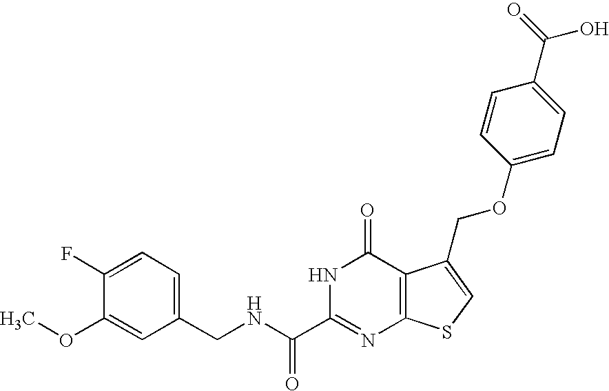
C1(CNC(C2=NC3=C(C(=O)N2)C(COC2=CC=C(C(O)=O)C=C2)=CS3)=O)=CC=C(F)C(OC)=C1
